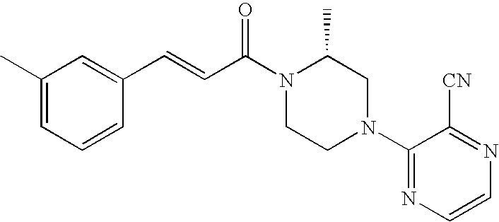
C1(C)=CC=CC(C=CC(=O)N2CCN(C3=NC=CN=C3[CN])CC2C)=C1
